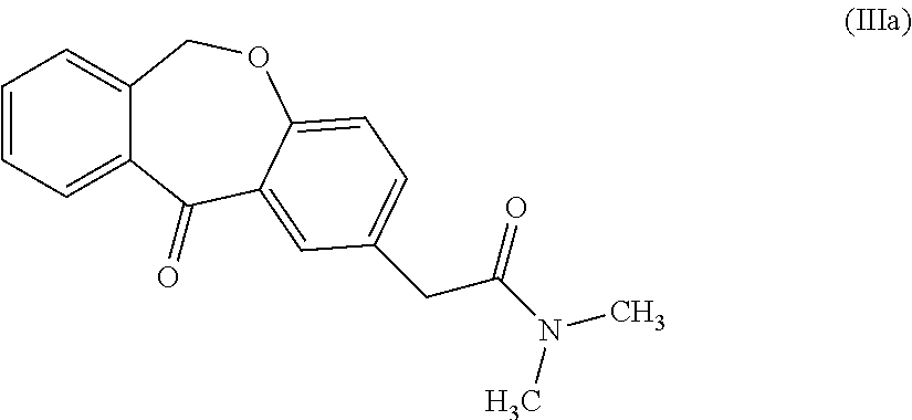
C1=CC=C2C(=C1)COC1=CC=C(CC(N(C)C)=O)C=C1C2=O
